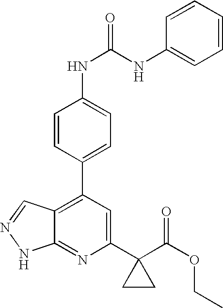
C1=CC(NC(NC2=CC=C(C3=C4C(=NC(C5(C(OCC)=O)CC5)=C3)NN=C4)C=C2)=O)=CC=C1
